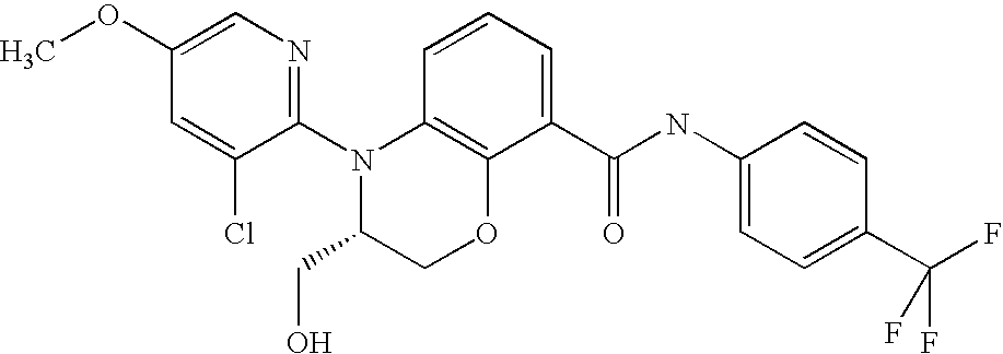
C1(N2C(CO)COC3=C2C=CC=C3C(NC2=CC=C(C(F)(F)F)C=C2)=O)=NC=C(OC)C=C1Cl
